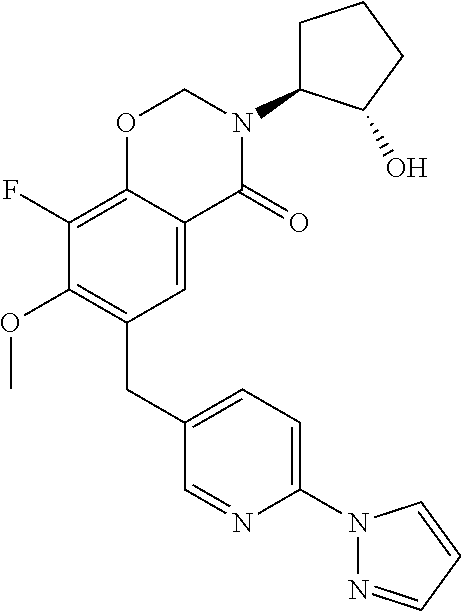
C1(CC2=C(OC)C(F)=C3C(=C2)C(=O)N(C2CCCC2O)CO3)=CC=C(N2N=CC=C2)N=C1
